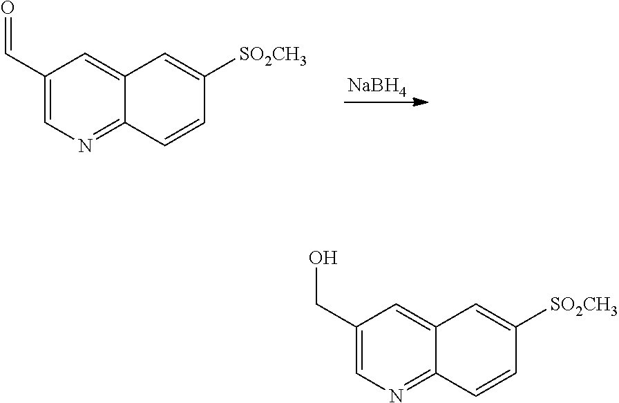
C1(C=O)=CN=C2C(=C1)C=C([SO2CH3])C=C2.[NaBH4].C1(CO)=CN=C2C(=C1)C=C([SO2CH3])C=C2
